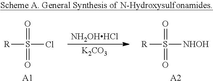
[R]S(Cl)(=O)=O.[NH2OHHCl].[K2CO3].[A1].[R]S([NHOH])(=O)=O.[A2]
